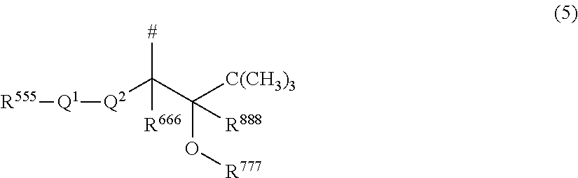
[#]C([Q2][Q1][R555])(C(O[R777])([C(CH3)3])[R888])[R666]
